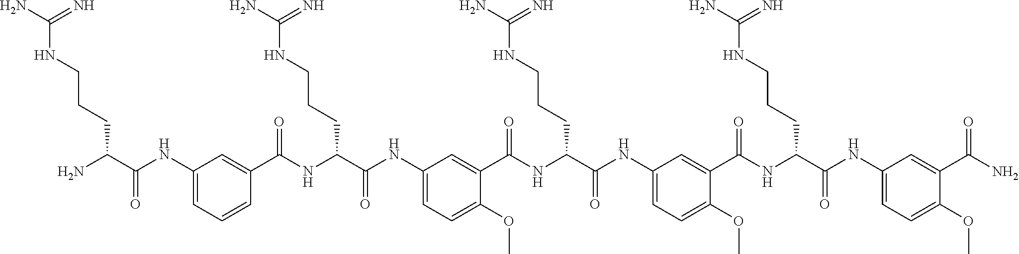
C1(NC(C(N)CCCNC(N)=N)=O)=CC=CC(C(NC(C(NC2=CC=C(OC)C(C(NC(C(NC3=CC=C(OC)C(C(NC(C(NC4=CC=C(OC)C(C(N)=O)=C4)=O)CCCNC(N)=N)=O)=C3)=O)CCCNC(N)=N)=O)=C2)=O)CCCNC(N)=N)=O)=C1
